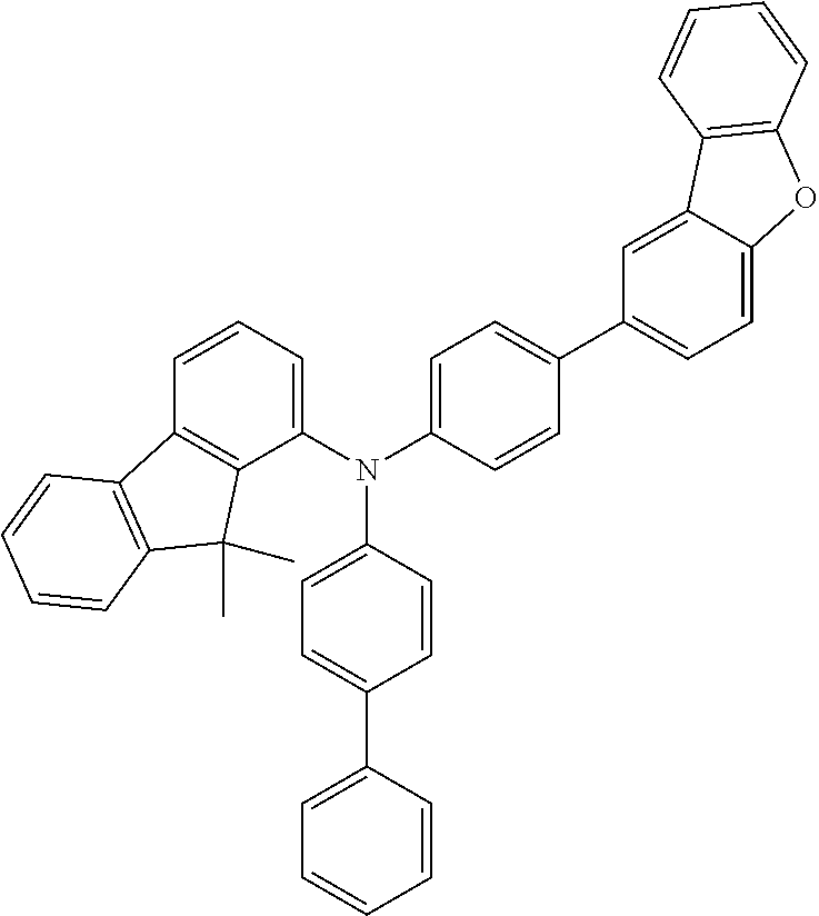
N(C1=CC=C(C2=CC=CC=C2)C=C1)(C1=CC=CC2=C1C(C)(C)C1=C2C=CC=C1)C1=CC=C(C2=CC=C3C(=C2)C2=C(O3)C=CC=C2)C=C1
